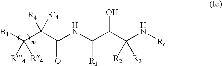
[B1]C(C(C(NC(C(C(N[Rc])([R2])[R3])O)[R1])=O)([R4])[R4])([R4])[R4]
